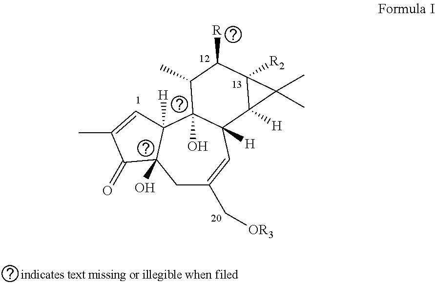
C1C(C[OR3])=CC2([H])C(O)(C3([H])C1(O)C(=O)C(C)=C3)C(C)C([R])C1([R2])C2([H])C1(C)C
